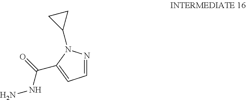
C1=NN(C2CC2)C(C(=O)NN)=C1
